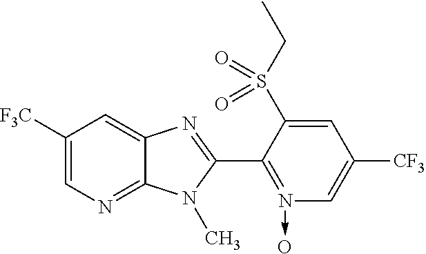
C1([F3C])=CN=C2C(=C1)N=C(C1=N(->O)C=C([CF3])C=C1S(CC)(=O)=O)N2C
